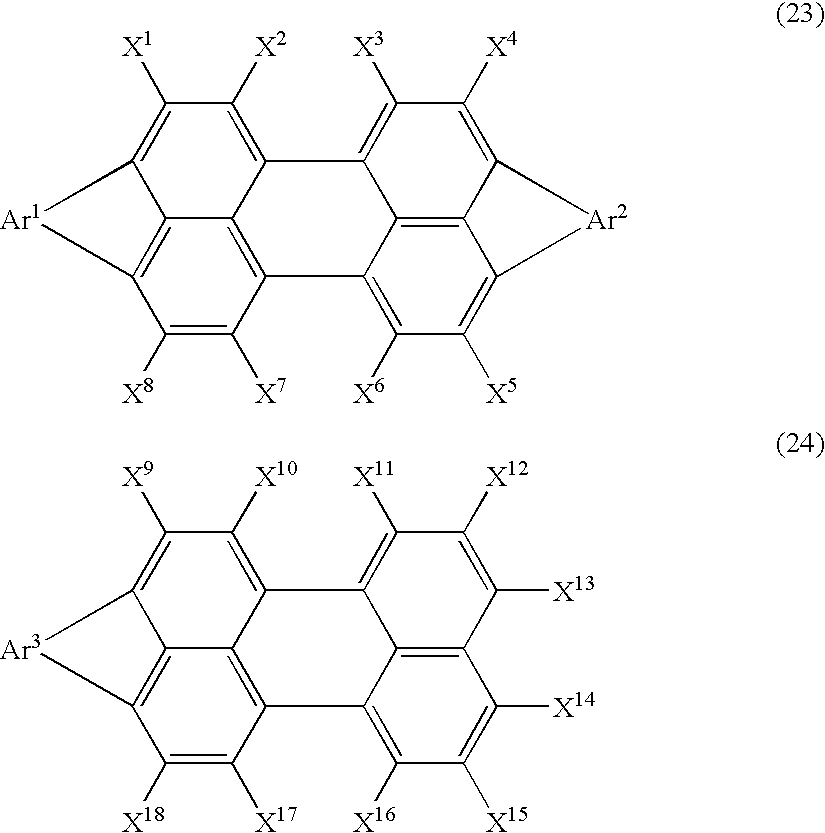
C1([X8])=C([X7])C2=C3C4=C1[Ar1]C4=C([X1])C([X2])=C3C1=C([X3])C([X4])=C3C4=C1C2=C([X6])C([X5])=C4[Ar2]3.C1([X18])=C([X17])C2=C3C4=C1[Ar3]C4=C([X9])C([X10])=C3C1=C([X11])C([X12])=C([X13])C3=C1C2=C([X16])C([X15])=C3[X14]
